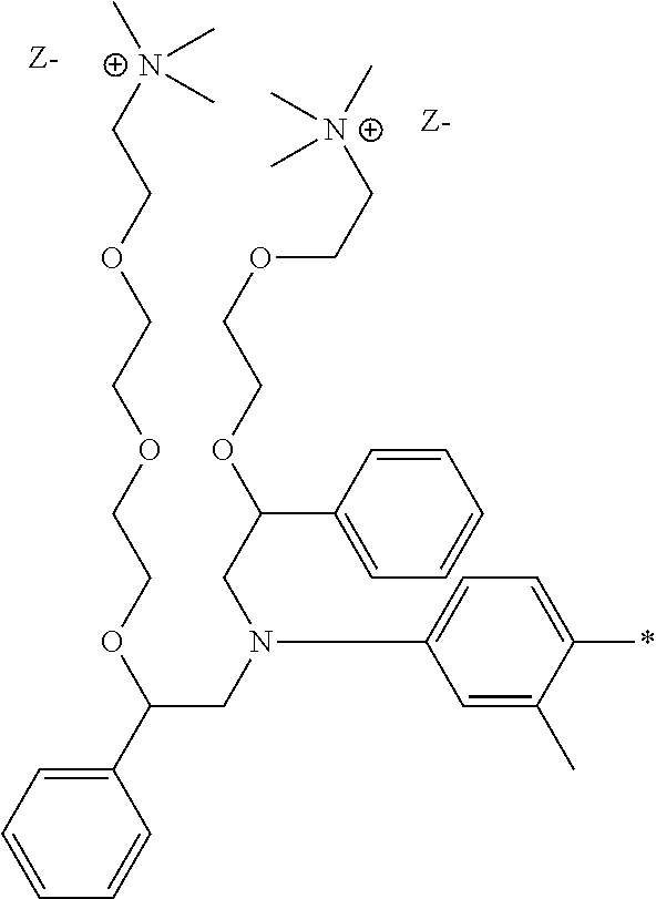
C1(C(OCCOCCOCC[N+](C)(C)C)CN(C2=CC=C(*)C(C)=C2)CC(OCCOCC[N+](C)(C)C)C2=CC=CC=C2)=CC=CC=C1
